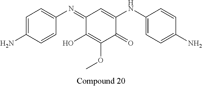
C1(=NC2=CC=C(N)C=C2)C(O)=C(OC)C(=O)C(NC2=CC=C(N)C=C2)=C1
